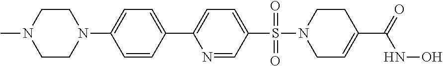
C1CN(C)CCN1C1=CC=C(C2=CC=C(S(N3CC=C(C(=O)NO)CC3)(=O)=O)C=N2)C=C1
